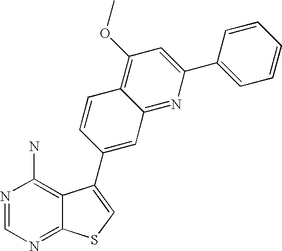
N1=CN=C2C(=C1N)C(C1=CC3=NC(C4=CC=CC=C4)=CC(OC)=C3C=C1)=CS2
